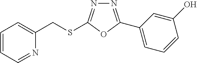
N1=C(C2=CC=CC(O)=C2)OC(SCC2=CC=CC=N2)=N1
